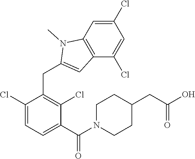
C1(Cl)=CC=C(C(N2CCC(CC(O)=O)CC2)=O)C(Cl)=C1CC1=CC2=C(N1C)C=C(Cl)C=C2Cl
